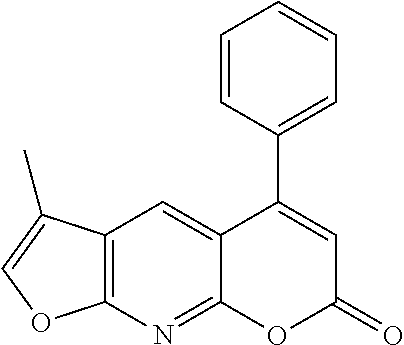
C12=C(N=C3C(=C1)C(C1=CC=CC=C1)=CC(=O)O3)OC=C2C
